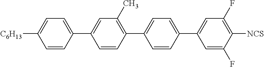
C1=CC(C2=CC(C)=C(C3=CC=C(C4=CC(F)=C([NCS])C(F)=C4)C=C3)C=C2)=CC=C1[C6H13]
